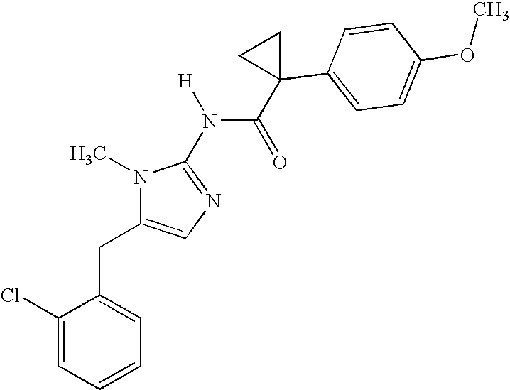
C1(Cl)=CC=CC=C1CC1=CN=C(N([H])C(=O)C2(C3=CC=C(OC)C=C3)CC2)N1C
